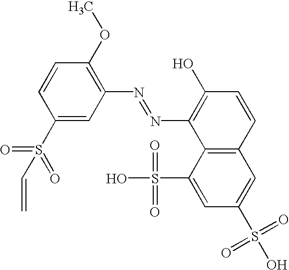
C1(S(C=C)(=O)=O)=CC(N=NC2=C(O)C=CC3=C2C(S(=O)(=O)O)=CC(S(O)(=O)=O)=C3)=C(OC)C=C1
